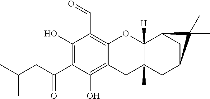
C1(O)=C(C(=O)CC(C)C)C(O)=C2C(=C1C=O)OC1([H])C(C)(C2)CC2CC1C2(C)C
